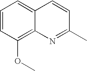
C1=CC(OC)=C2C(=C1)C=CC(C)=N2
